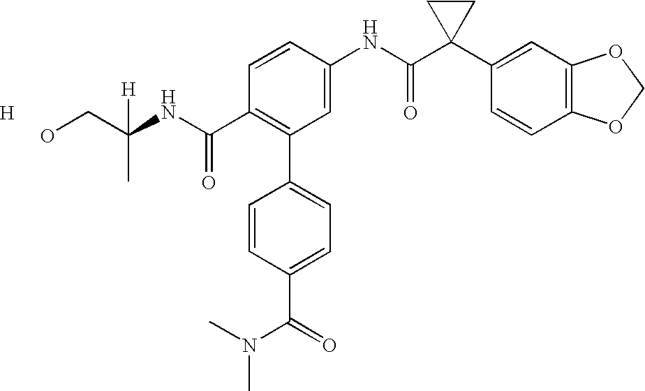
C1=CC(NC(C2(C3=CC4=C(C=C3)OCO4)CC2)=O)=CC(C2=CC=C(C(=O)N(C)C)C=C2)=C1C(NC(CO)(C)[H])=O.[H]
